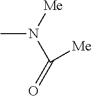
CN([Me])C(=O)[Me]
